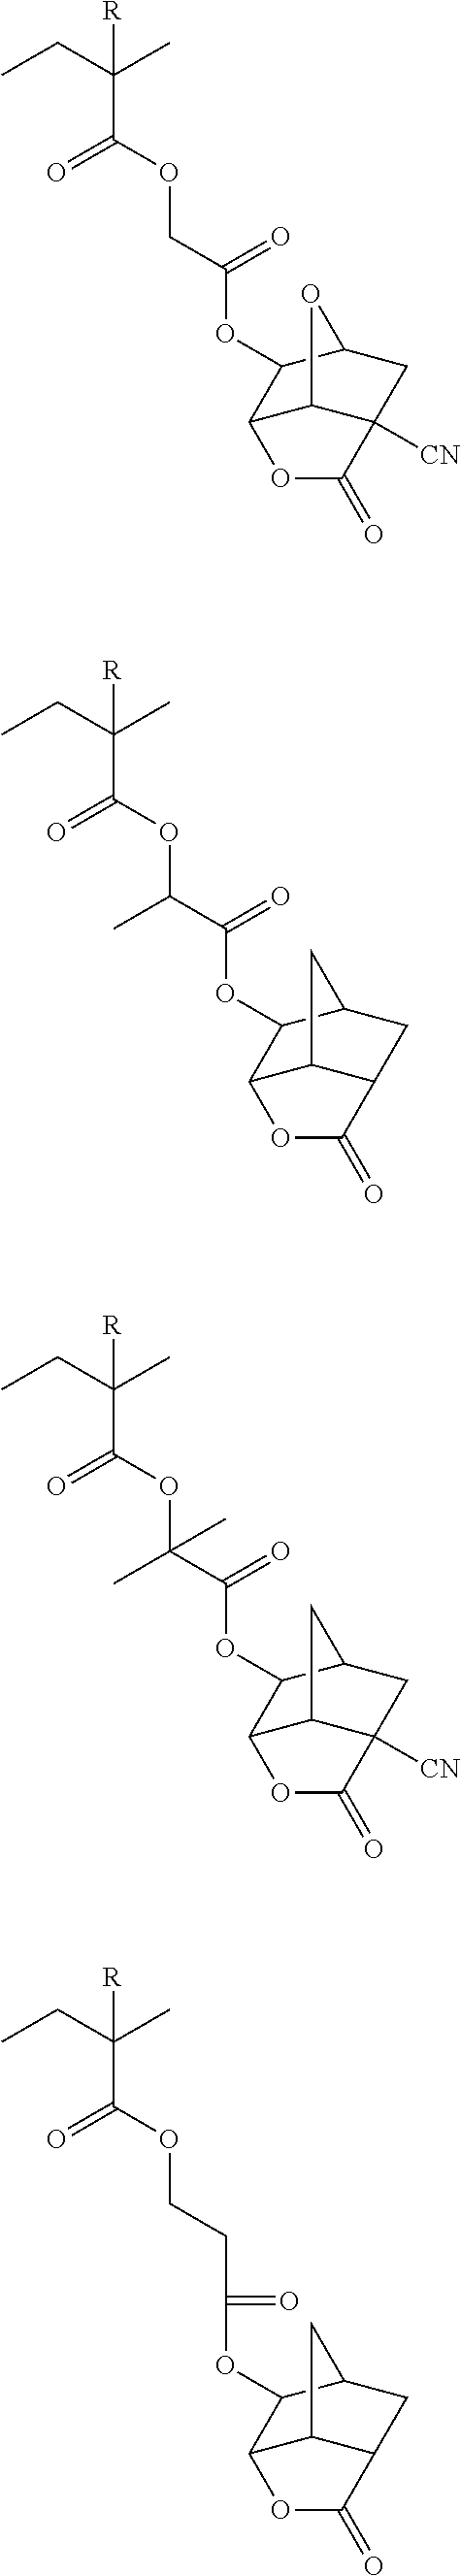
C12C3C([CN])(CC(C1OC(COC(C(CC)(C)[R])=O)=O)O3)C(=O)O2.C12C3C(CC(C1OC(C(OC(C(CC)(C)[R])=O)C)=O)C3)C(=O)O2.C12C3C([CN])(CC(C1OC(C(OC(C(CC)(C)[R])=O)(C)C)=O)C3)C(=O)O2.C12C3C(CC(C1OC(=O)CCOC(C(CC)(C)[R])=O)C3)C(=O)O2
